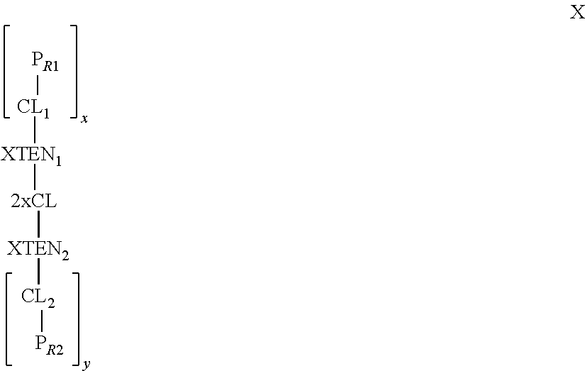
[XTEN1]([CL1][PR1])[2xCL][XTEN2][CL2][PR2]
